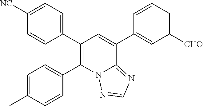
C1=C(C)C=CC(C2=C(C3=CC=C([NC])C=C3)C=C(C3=CC([CHO])=CC=C3)C3=NC=NN23)=C1
